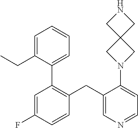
C1=C(F)C=CC(CC2=CN=CC=C2N2CC3(C2)CNC3)=C1C1=CC=CC=C1CC
